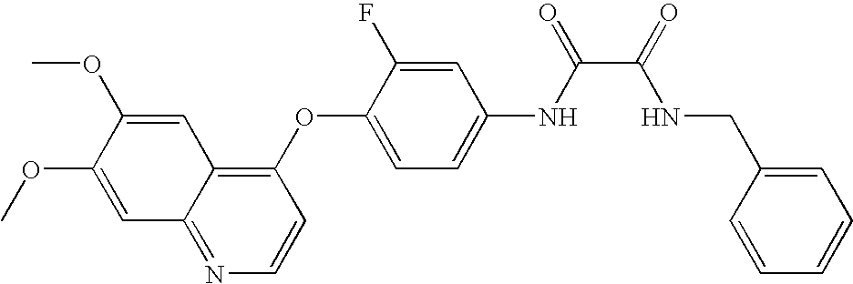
C1=C(OC)C(OC)=CC2=NC=CC(OC3=CC=C(NC(=O)C(=O)NCC4=CC=CC=C4)C=C3F)=C12
